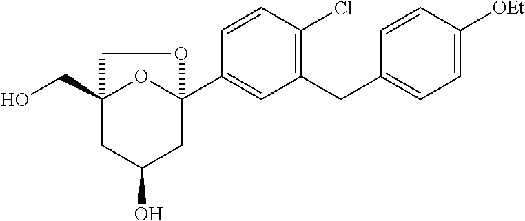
C1(CC2=CC=C([OEt])C=C2)=C(Cl)C=CC(C23OC(CO)(CC(O)C2)CO3)=C1
